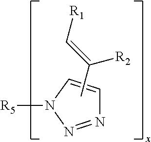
C1=CN([R5])N=N1.CC(=C[R1])[R2]
